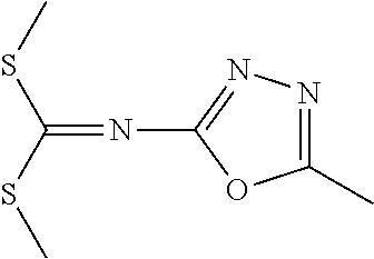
C1(C)=NN=C(N=C(SC)SC)O1
